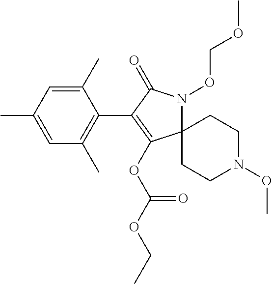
C12(N(OCOC)C(=O)C(C3=C(C)C=C(C)C=C3C)=C1OC(OCC)=O)CCN(OC)CC2
